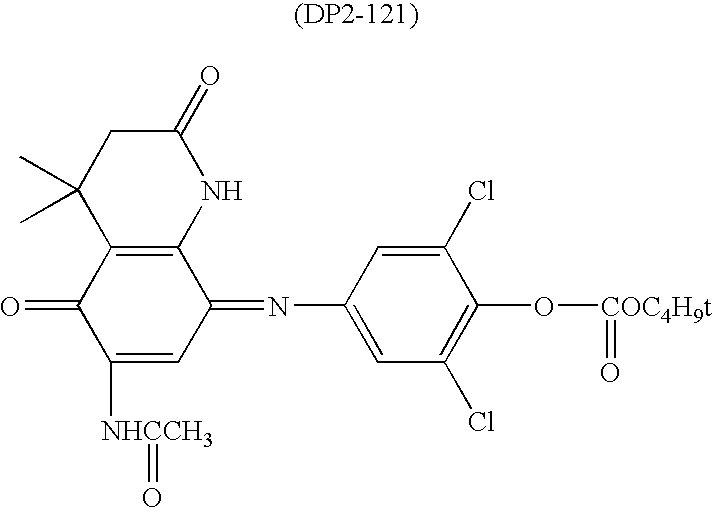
C12=C(NC(=O)CC1(C)C)C(=NC1=CC(Cl)=C(O[COC4H9t]=O)C(Cl)=C1)C=C([NHCCH3]=O)C2=O
